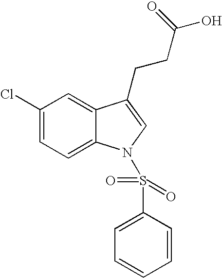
C1(Cl)=CC=C2C(=C1)C(CCC(O)=O)=CN2S(C1=CC=CC=C1)(=O)=O
